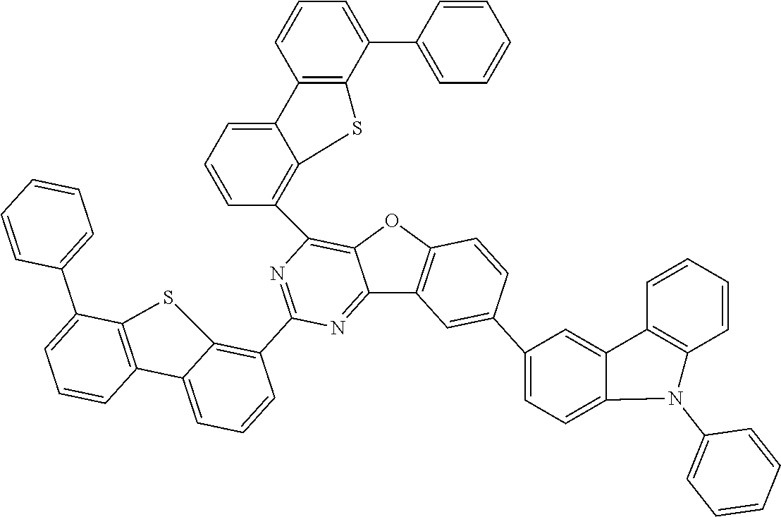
C12=NC(C3=C4C(=CC=C3)C3=C(C(C5=CC=CC=C5)=CC=C3)S4)=NC(C3=C4C(=CC=C3)C3=C(C(C5=CC=CC=C5)=CC=C3)S4)=C1OC1=C2C=C(C2=CC=C3C(=C2)C2=C(C=CC=C2)N3C2=CC=CC=C2)C=C1
